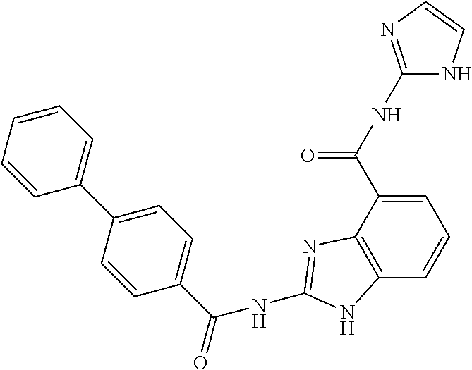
C1=C(C(NC2=NC=CN2)=O)C2=C(C=C1)NC(NC(=O)C1=CC=C(C3=CC=CC=C3)C=C1)=N2
